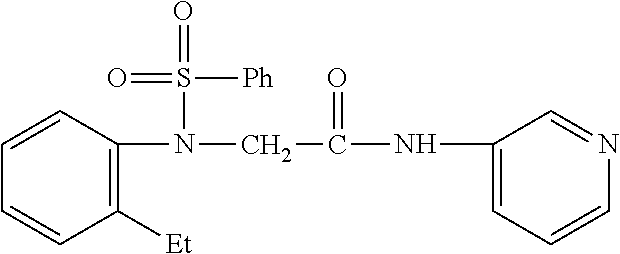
C1([Et])=C(N(CC(NC2=CC=CN=C2)=O)S(=O)([Ph])=O)C=CC=C1
